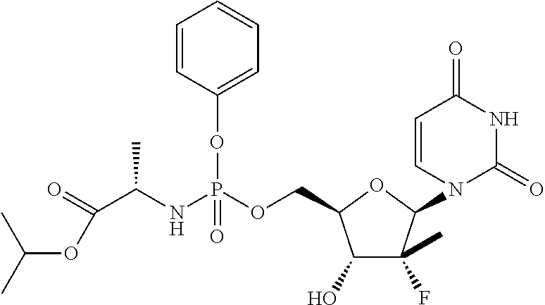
C(C(NP(OCC1C(O)C(C)(F)C(N2C(=O)NC(=O)C=C2)O1)(=O)OC1=CC=CC=C1)C)(OC(C)C)=O
